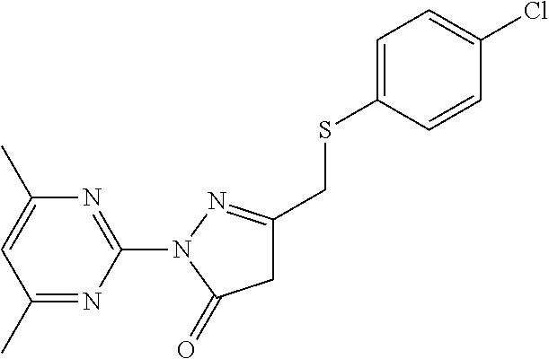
C1(N2C(=O)CC(CSC3=CC=C(Cl)C=C3)=N2)=NC(C)=CC(C)=N1
